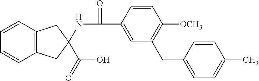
C12=C(C=CC=C1)CC(C(O)=O)(NC(=O)C1=CC(CC3=CC=C(C)C=C3)=C([OCH3])C=C1)C2
